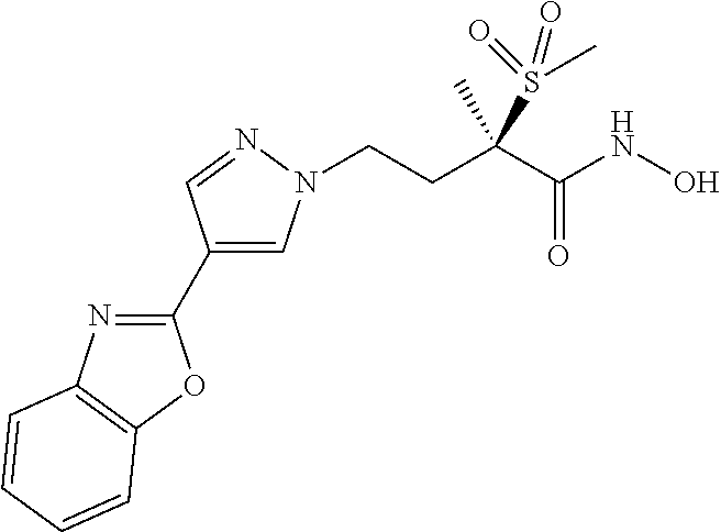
C1(C2=NC3=C(O2)C=CC=C3)=CN(CCC(C(=O)NO)(S(C)(=O)=O)C)N=C1
